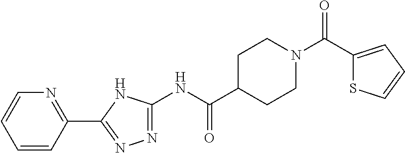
C1=CC(C2=NN=C(NC(C3CCN(C(C4=CC=CS4)=O)CC3)=O)N2)=NC=C1
